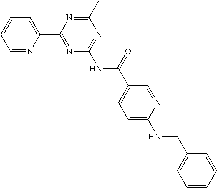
C1=NC(C2=NC(NC(=O)C3=CC=C(NCC4=CC=CC=C4)N=C3)=NC(C)=N2)=CC=C1
